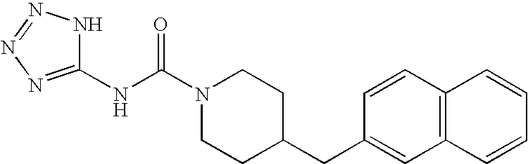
N(C(N1CCC(CC2=CC3=C(C=C2)C=CC=C3)CC1)=O)C1=NN=NN1
